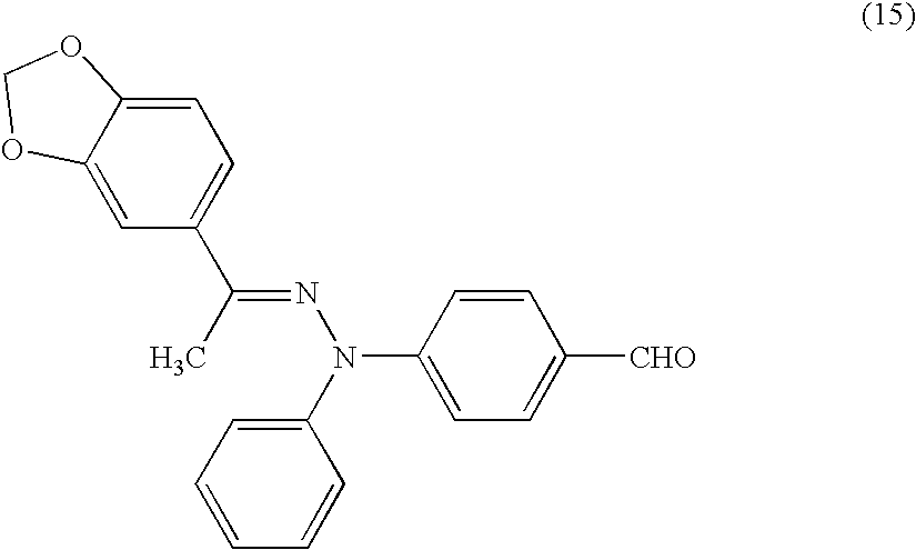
C1=C2C(=CC(C(C)=NN(C3=CC=CC=C3)C3=CC=C([CHO])C=C3)=C1)OCO2
